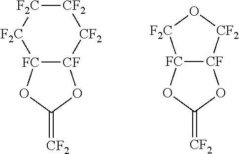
[F2C]1[FC]2[CF]([CF2][CF2][F2C]1)OC(=[CF2])O2.[FC]12[CF](OC(=[CF2])O1)[CF2]O[F2C]2
